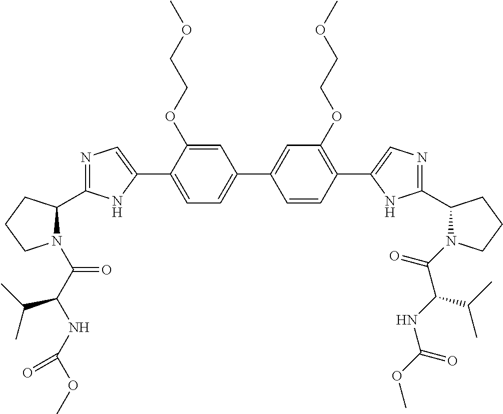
C1=C(OCCOC)C(C2=CN=C(C3N(C(C(NC(OC)=O)C(C)C)=O)CCC3)N2)=CC=C1C1=CC(OCCOC)=C(C2=CN=C(C3N(C(=O)C(NC(OC)=O)C(C)C)CCC3)N2)C=C1
